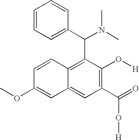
C1(OC)=CC2=CC(C(=O)O[H])=C(O[H])C(C(C3=CC=CC=C3)N(C)C)=C2C=C1
